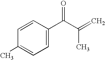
C1=C(C(C(C)=C)=O)C=CC(C)=C1
